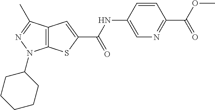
C12=C(C(C)=NN1C1CCCCC1)C=C(C(NC1=CN=C(C(OC)=O)C=C1)=O)S2
